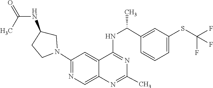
N1=C(NC(C2=CC(SC(F)(F)F)=CC=C2)C)C2=CC(N3CC(NC(=O)C)CC3)=NC=C2N=C1C
